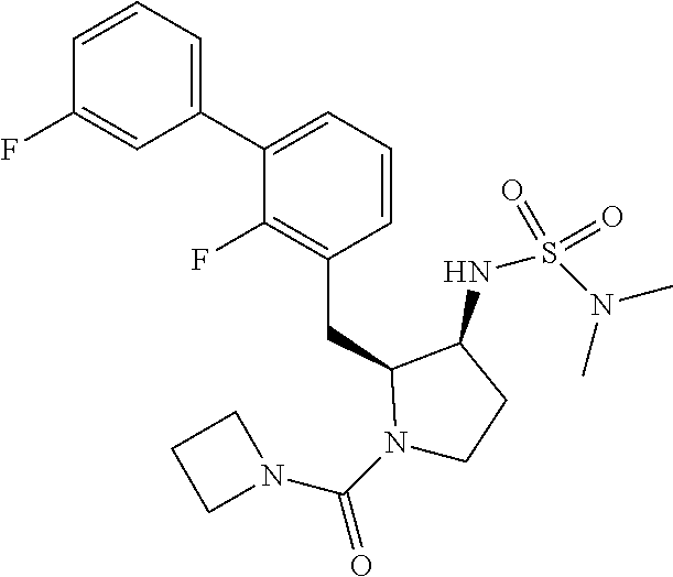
C1(C2=CC=CC(CC3N(C(N4CCC4)=O)CCC3NS(N(C)C)(=O)=O)=C2F)=CC=CC(F)=C1
